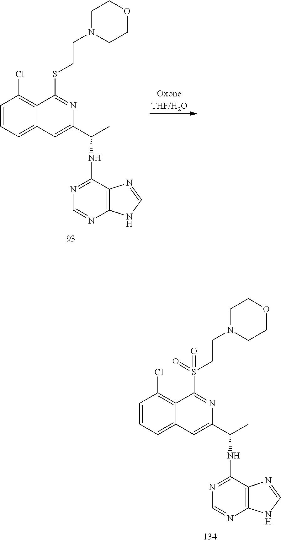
C1=CC=C2C(=C1Cl)C(SCCN1CCOCC1)=NC(C(C)NC1=NC=NC3=C1N=CN3)=C2.[OxoneTHF/H2O].C1=CC=C2C(=C1Cl)C(S(CCN1CCOCC1)(=O)=O)=NC(C(C)NC1=NC=NC3=C1N=CN3)=C2
